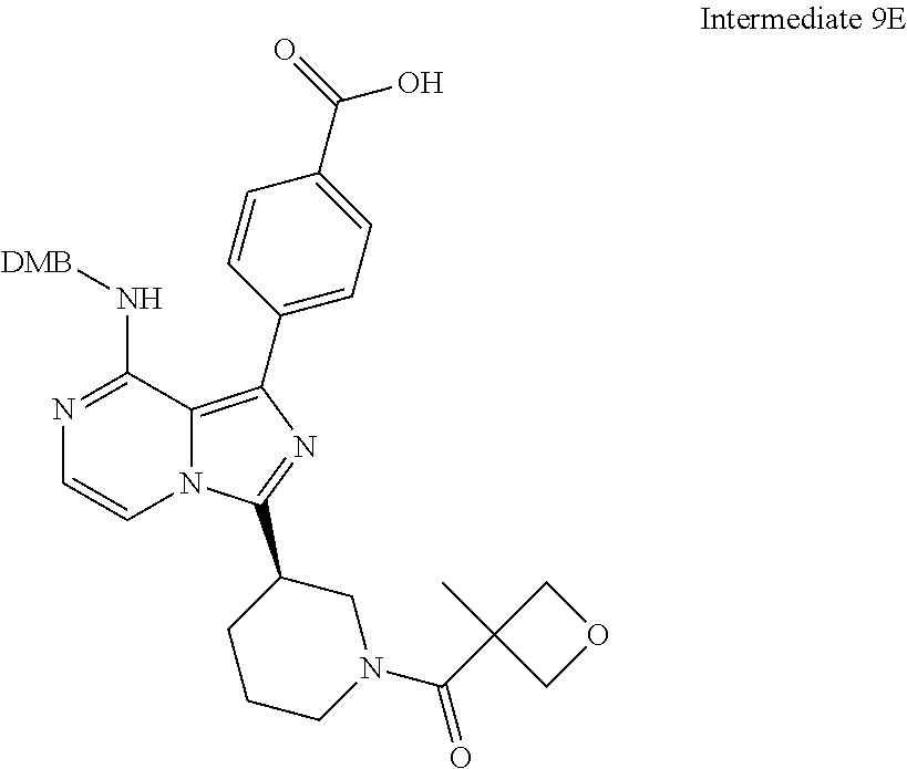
N12C(=C(C3=CC=C(C(=O)O)C=C3)N=C1C1CCCN(C(C3(C)COC3)=O)C1)C(N[DMB])=NC=C2
